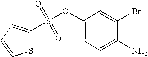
S1C(S(OC2=CC=C(N)C(Br)=C2)(=O)=O)=CC=C1
